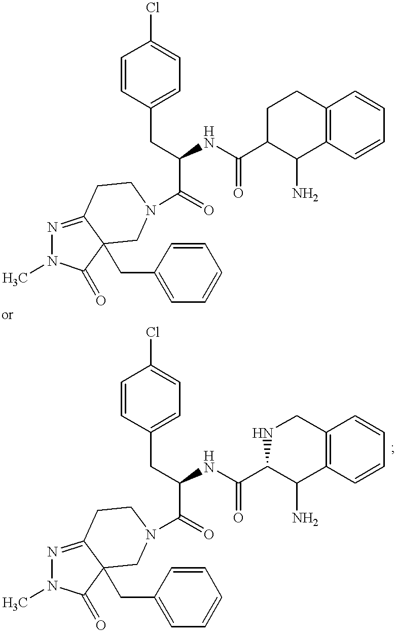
N1=C2C(CC3=CC=CC=C3)(C(=O)N1C)CN(C(=O)C(NC(C1C(N)C3=C(CC1)C=CC=C3)=O)CC1=CC=C(Cl)C=C1)CC2.N1=C2C(CC3=CC=CC=C3)(C(=O)N1C)CN(C(=O)C(NC(C1C(N)C3=C(CN1)C=CC=C3)=O)CC1=CC=C(Cl)C=C1)CC2
